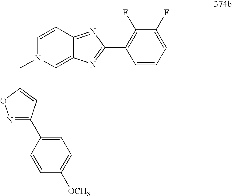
C1=C(C2=NOC(CN3C=C4C(=NC(C5=C(F)C(F)=CC=C5)=N4)C=C3)=C2)C=CC([OCH3])=C1
